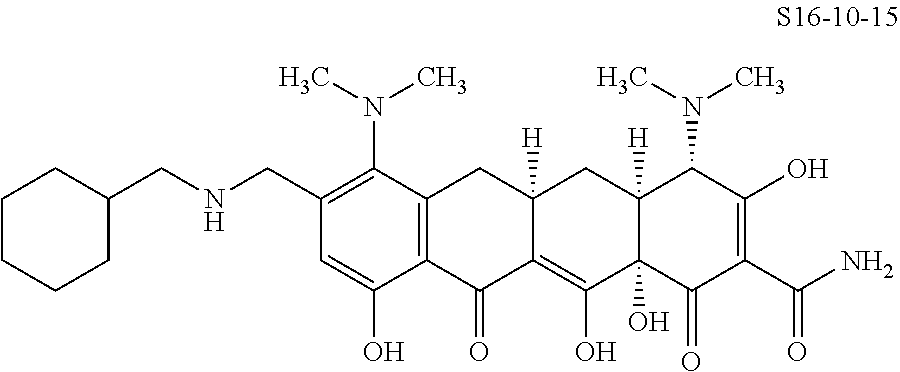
C1(CNCC2CCCCC2)=C(N(C)C)C2=C(C(O)=C1)C(=O)C1=C(O)C3(O)C([H])(CC1([H])C2)C(N(C)C)C(O)=C(C(N)=O)C3=O
